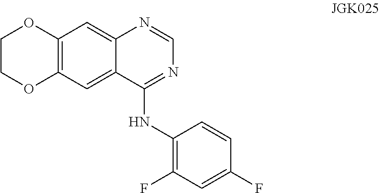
C1COC2=C(O1)C=C1C(=C2)C(NC2=C(F)C=C(F)C=C2)=NC=N1
